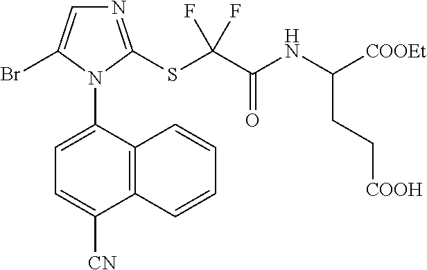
C12=C(C(N3C(Br)=CN=C3SC(C(NC([COOEt])CC[COOH])=O)(F)F)=CC=C1[CN])C=CC=C2
